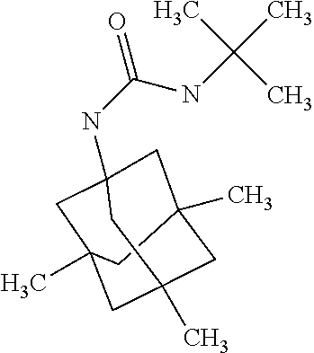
C1C2(C)CC3(NC(NC(C)(C)C)=O)CC(C)(CC1(C)C3)C2
